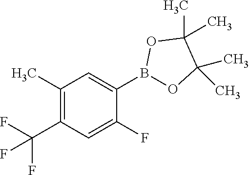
C1(F)=CC(C(F)(F)F)=C(C)C=C1B1OC(C)(C)C(C)(C)O1
